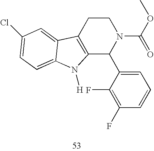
C12=C(CCN(C(=O)OC)C1C1=CC=CC(F)=C1F)C1=CC(Cl)=CC=C1N2[H]
